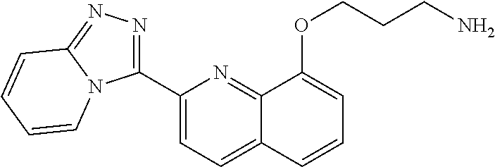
C1(C2=NN=C3N2C=CC=C3)=CC=C2C(=N1)C(OCCCN)=CC=C2
